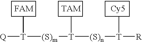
[Q][T]([(S)m][T]([(S)n][T]([R])C)C)C
